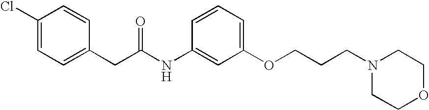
C1=C(Cl)C=CC(CC(NC2=CC(OCCCN3CCOCC3)=CC=C2)=O)=C1
